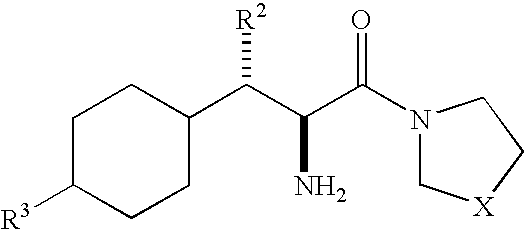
C1C([R3])CCC(C(C(C(N2C[X]CC2)=O)N)[R2])C1
